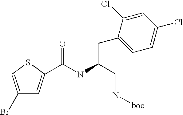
C1(Br)=CSC(C(NC(CN[boc])CC2=CC=C(Cl)C=C2Cl)=O)=C1
